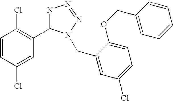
C1=CC(Cl)=CC(C2=NN=NN2CC2=CC(Cl)=CC=C2OCC2=CC=CC=C2)=C1Cl
